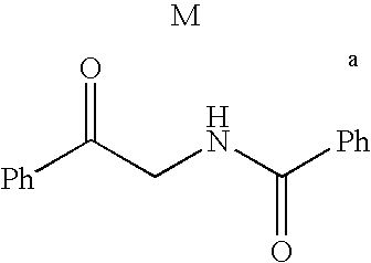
[Ph]C(CNC([Ph])=O)=O.[M]
